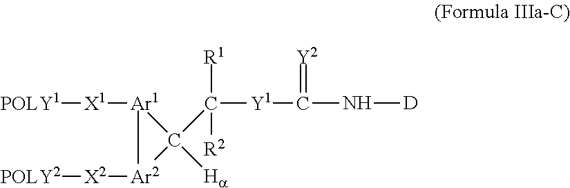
[Y1](C(N[D])=[Y2])C([R1])([R2])C1([Ha])[Ar1]([X1][POLY1])[Ar2]1[X2][POLY2]
